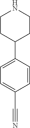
C1=C(C2CCNCC2)C=CC(C#N)=C1
